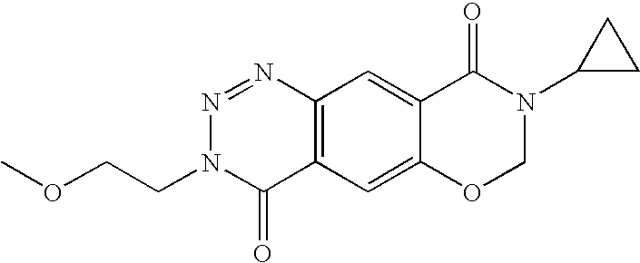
C12=C(C=C3C(=C1)C(=O)N(C1CC1)CO3)C(=O)N(CCOC)N=N2
